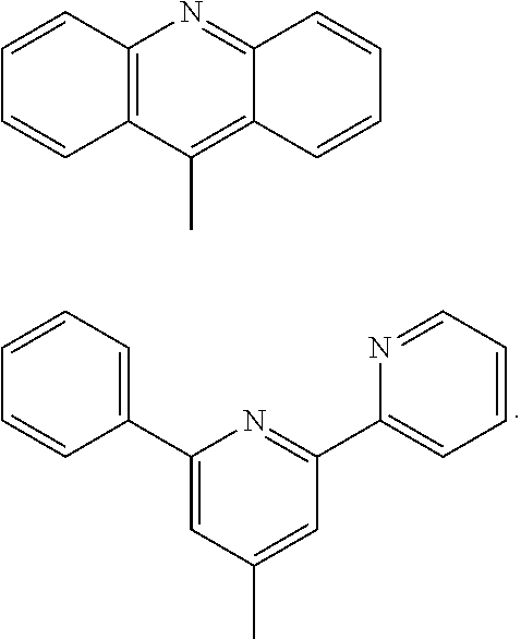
C1(C2=CC=CC=C2)=CC(C)=CC(C2=CC=CC=N2)=N1.C12=C(C(C)=C3C(=N1)C=CC=C3)C=CC=C2
